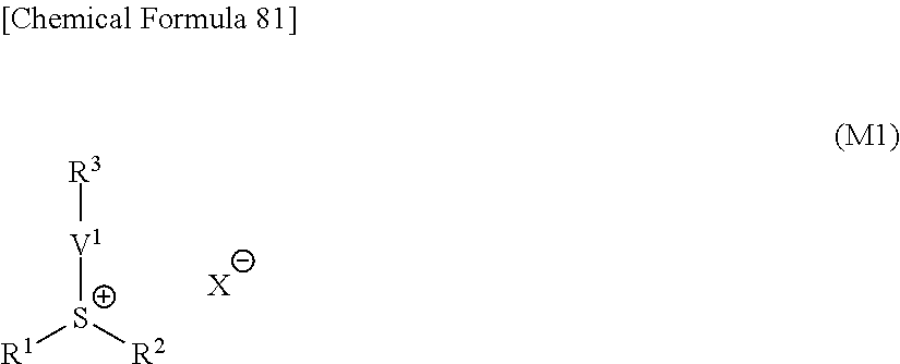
[R3][V1][S+]([R2])[R1].[X]
